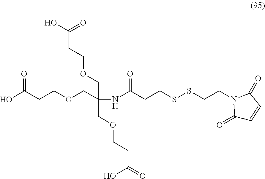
C(CCOCC(COCCC(O)=O)(COCCC(=O)O)NC(CCSSCCN1C(=O)C=CC1=O)=O)(=O)O
